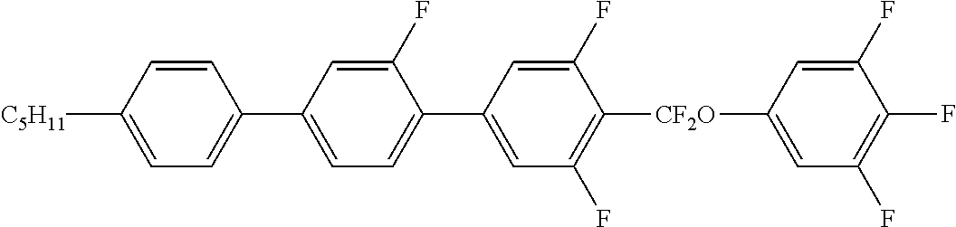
C1=C([C5H11])C=CC(C2=CC=C(C3=CC(F)=C([CF2O]C4=CC(F)=C(F)C(F)=C4)C(F)=C3)C(F)=C2)=C1
